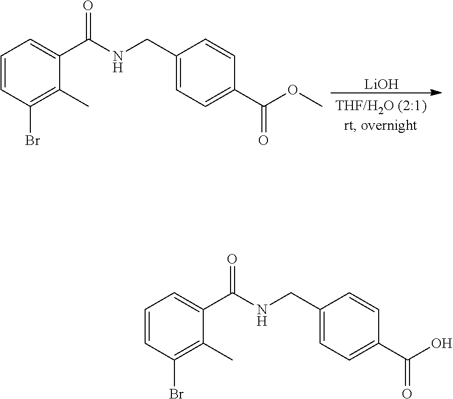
[LiOH].C1(CNC(C2=CC=CC(Br)=C2C)=O)=CC=C(C(OC)=O)C=C1.C1(CNC(C2=CC=CC(Br)=C2C)=O)=CC=C(C(O)=O)C=C1
